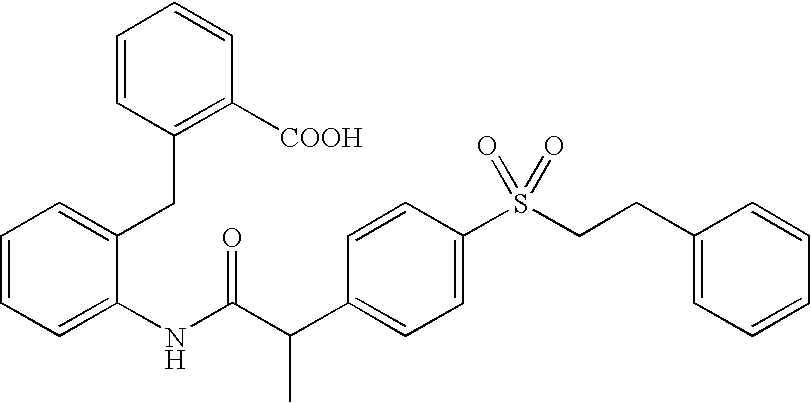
C1=CC=C(NC(C(C2=CC=C(S(CCC3=CC=CC=C3)(=O)=O)C=C2)C)=O)C(CC2=C([COOH])C=CC=C2)=C1
